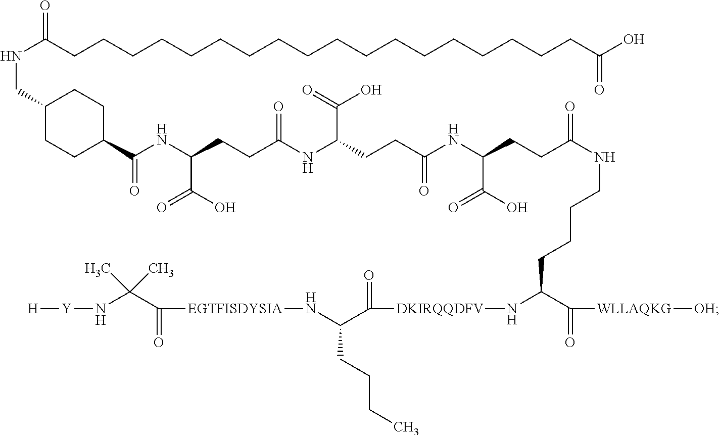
C(CCC(NC(CCC(NC(CCC(=O)NCCCCC(C(=O)[WLLAQKG][OH])N[DKIRQQDFV]C(C(CCCC)N[EGTFISDYSIA]C(=O)C(N[Y][H])(C)C)=O)C(=O)O)=O)C(O)=O)=O)(C(=O)O)NC(C1CCC(CNC(CCCCCCCCCCCCCCCCCCC(O)=O)=O)CC1)=O
